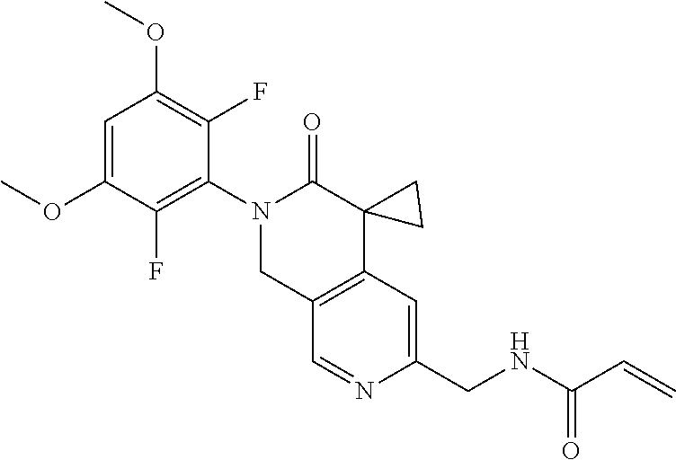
C1=C(OC)C(F)=C(N2CC3=C(C4(C2=O)CC4)C=C(CNC(=O)C=C)N=C3)C(F)=C1OC
